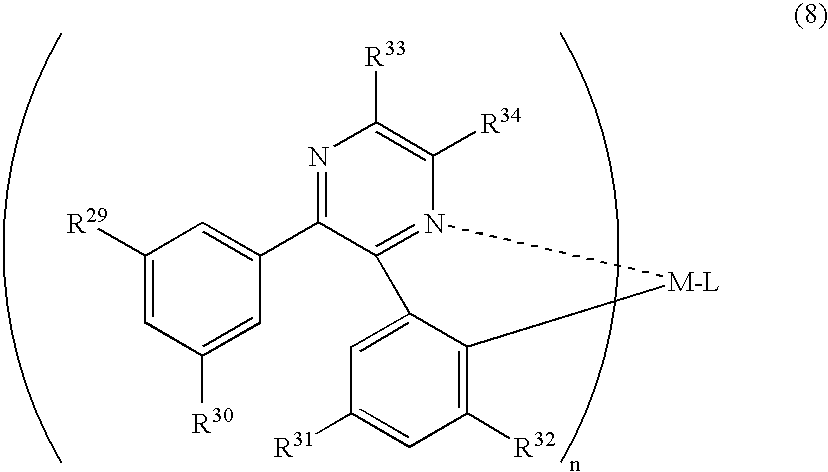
C1([R29])=CC([R30])=CC(C2=NC([R33])=C([R34])N3=C2C2=CC([R31])=CC([R32])=C2[M-L]3)=C1
